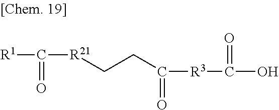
[R1]C(=O)[R21]CCC([R3]C(O)=O)=O
